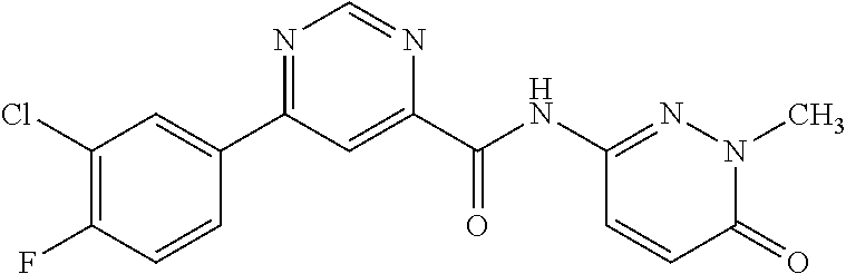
C1(Cl)=C(F)C=CC(C2=NC=NC(C(NC3=NN(C)C(=O)C=C3)=O)=C2)=C1
